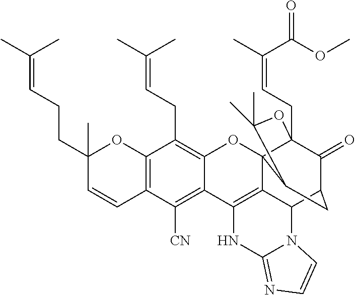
C12=C(C([CN])=C3C(=C1CC=C(C)C)OC14C5=C3NC3=NC=CN3C5C3C(=O)C1(CC=C(C(=O)OC)C)OC(C)(C)C4C3)C=CC(CCC=C(C)C)(C)O2
